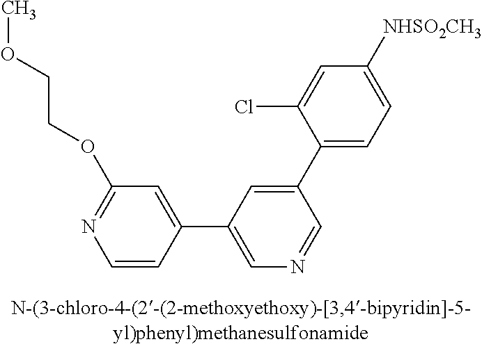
C1=CC(C2=CN=CC(C3=CC=C([NHSO2CH3])C=C3Cl)=C2)=CC(OCCOC)=N1
